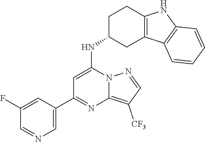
C1=C(C2=NC3=C([CF3])C=NN3C(NC3CC4=C(CC3)NC3=C4C=CC=C3)=C2)C=C(F)C=N1
